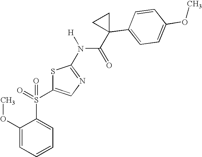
C1(OC)=CC=CC=C1S(C1=CN=C(N(C(=O)C2(C3=CC=C(OC)C=C3)CC2)[H])S1)(=O)=O
